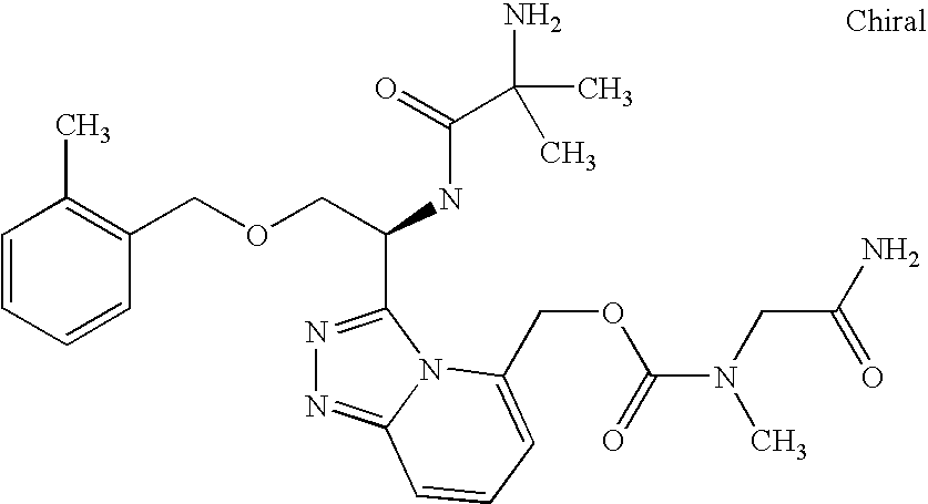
C1=CC=CC(COCC(C2=NN=C3N2C(COC(N(C)CC(N)=O)=O)=CC=C3)NC(C(N)(C)C)=O)=C1C
